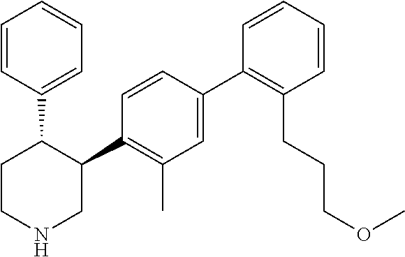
C1=C(C2=C(CCCOC)C=CC=C2)C=CC(C2C(C3=CC=CC=C3)CCNC2)=C1C
